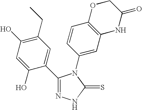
C1(C2=CC(CC)=C(O)C=C2O)=NNC(=S)N1C1=CC2=C(C=C1)OCC(=O)N2
